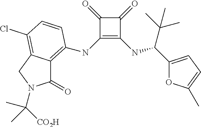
C1(=O)C(NC2=C3C(=O)N(C([CO2H])(C)C)CC3=C(Cl)C=C2)=C(NC(C(C)(C)C)C2=CC=C(C)O2)C1=O
